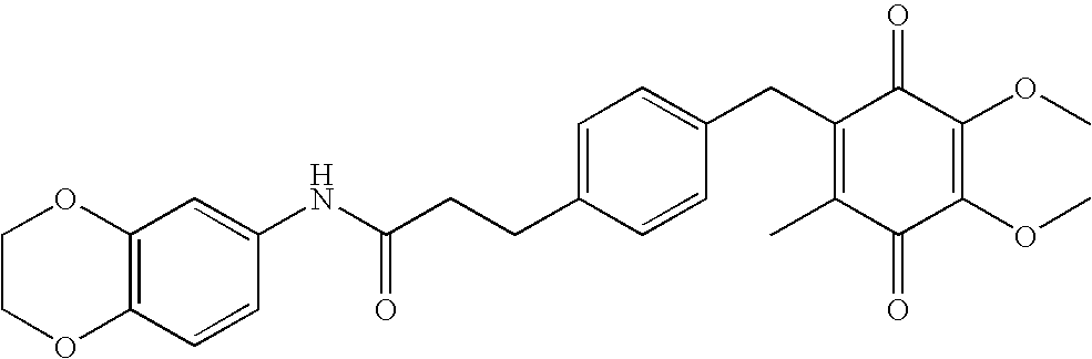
C1(=O)C(C)=C(CC2=CC=C(CCC(NC3=CC4=C(C=C3)OCCO4)=O)C=C2)C(=O)C(OC)=C1OC
